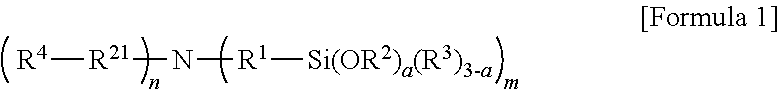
[R4][R21]N[R1][Si(OR2)a(R3)3-a]
